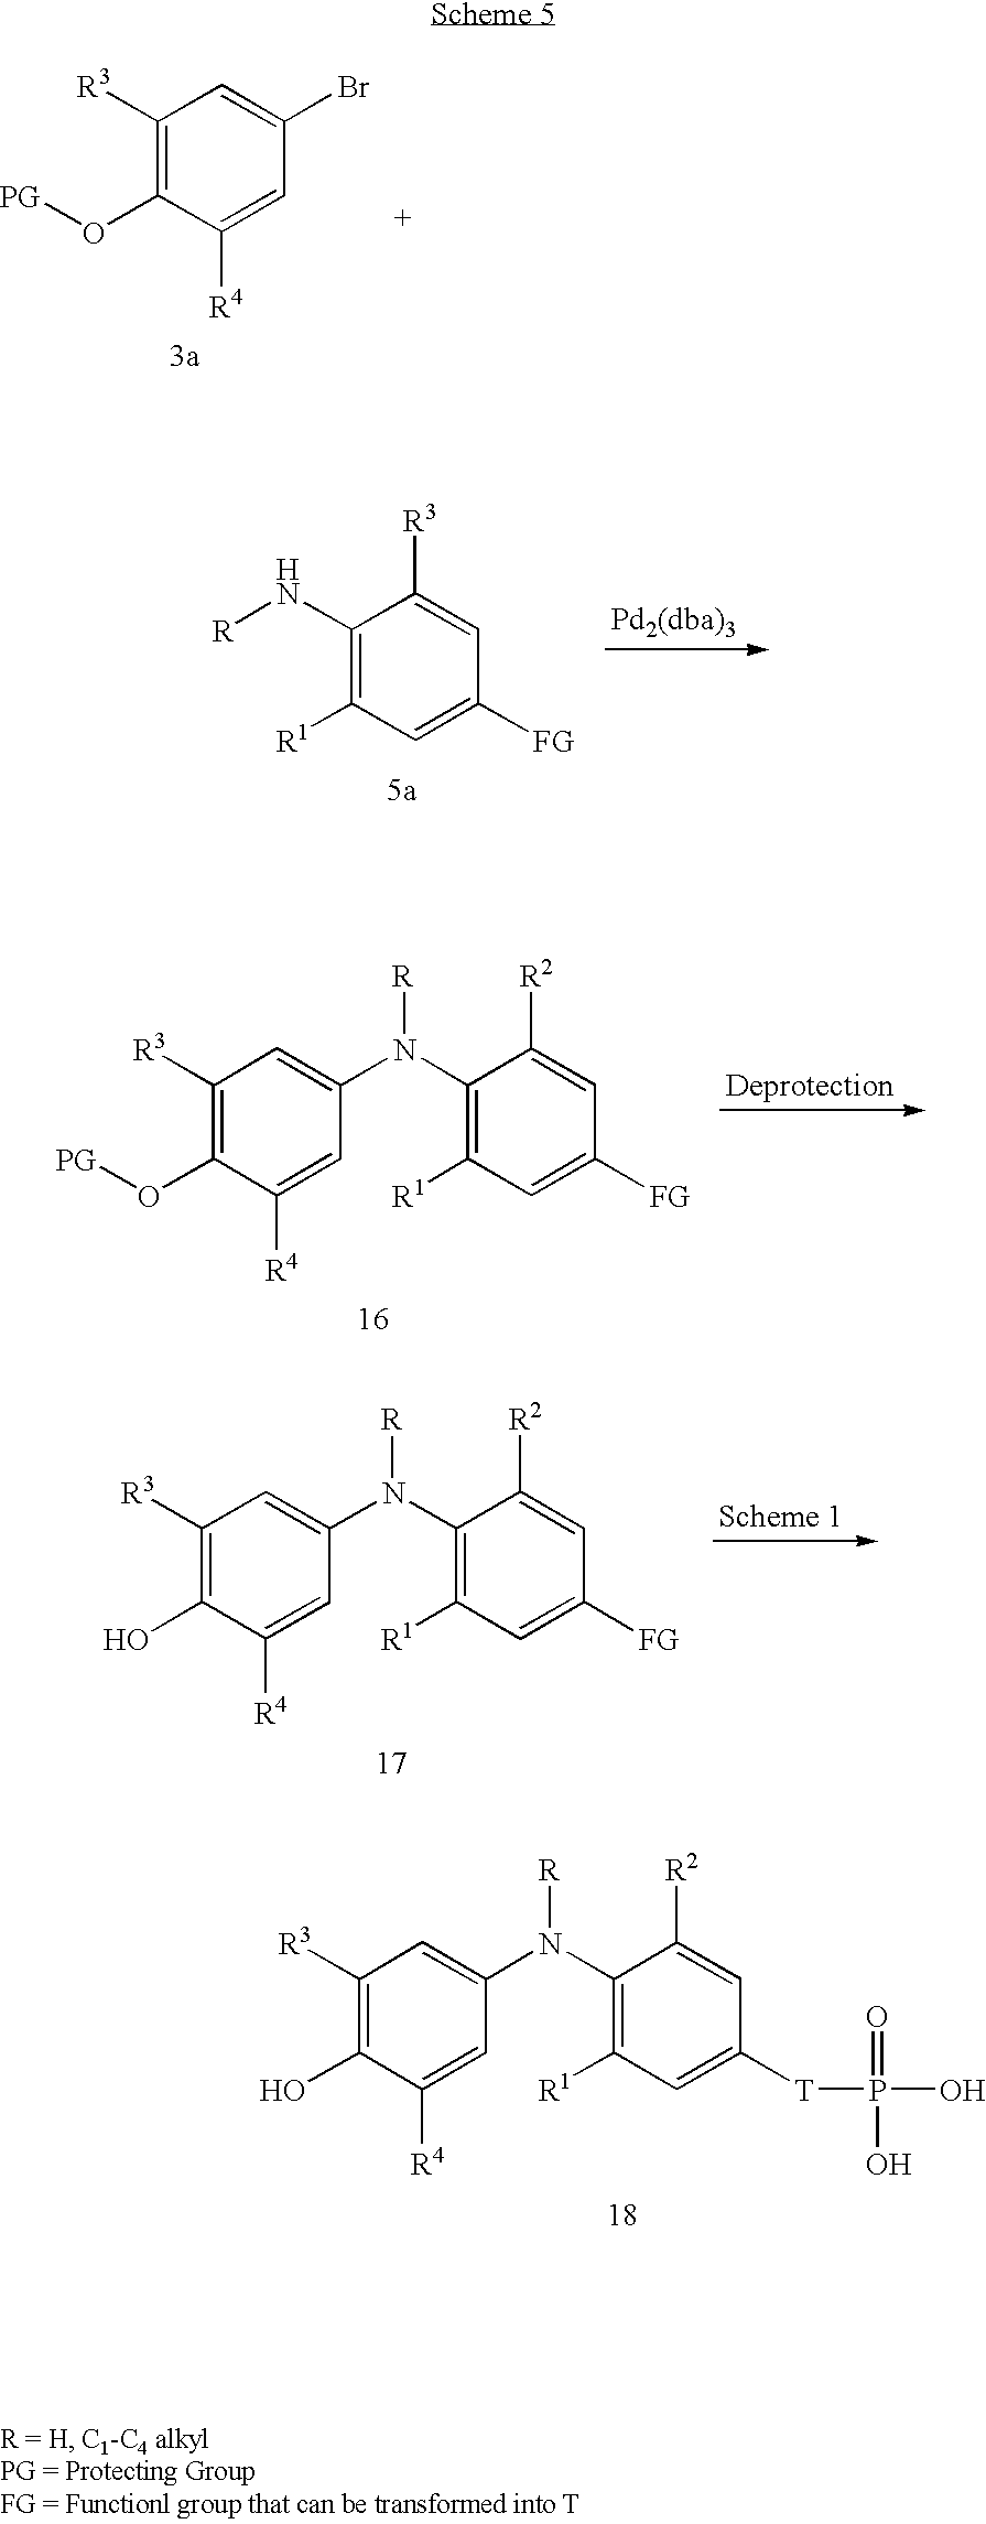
C1([R3])=C(O[PG])C([R4])=CC(Br)=C1.C1(N[R])=C([R1])C=C([FG])C=C1[R3].[Pd2(dba)3].C1([R3])=C(O[PG])C([R4])=CC(N(C2=C([R1])C=C([FG])C=C2[R2])[R])=C1.C1([R3])=C(O)C([R4])=CC(N(C2=C([R1])C=C([FG])C=C2[R2])[R])=C1.C1([R3])=C(O)C([R4])=CC(N(C2=C([R1])C=C([T]P(=O)(O)O)C=C2[R2])[R])=C1
